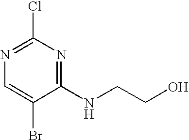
ClC1=NC=C(Br)C(NCCO)=N1
